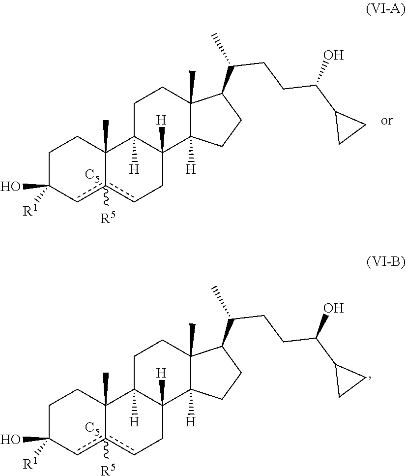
C1(O)([R1])cc2([R5])cCC3([H])C([H])(C2(C)CC1)CCC1(C)C(C(CCC(O)C2CC2)C)CCC13[H].[C5].C1(O)([R1])cc2([R5])cCC3([H])C([H])(C2(C)CC1)CCC1(C)C(C(CCC(O)C2CC2)C)CCC13[H].[C5]
